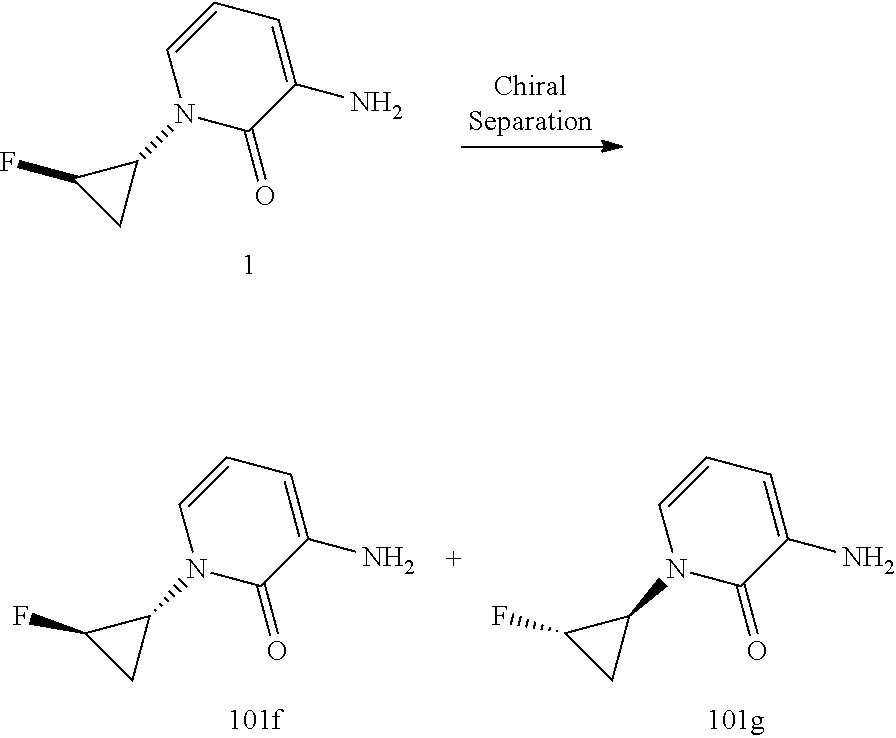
C1(F)CC1N1C(=O)C(N)=CC=C1.C1(F)CC1N1C(=O)C(N)=CC=C1.C1(F)CC1N1C(=O)C(N)=CC=C1
